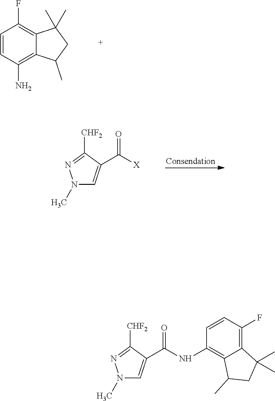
C1=CC(N)=C2C(=C1F)C(C)(C)CC2C.N1(C)C=C(C(=O)[X])C([CHF2])=N1.N1(C)C=C(C(=O)NC2=C3C(=C(F)C=C2)C(C)(C)CC3C)C([CHF2])=N1
